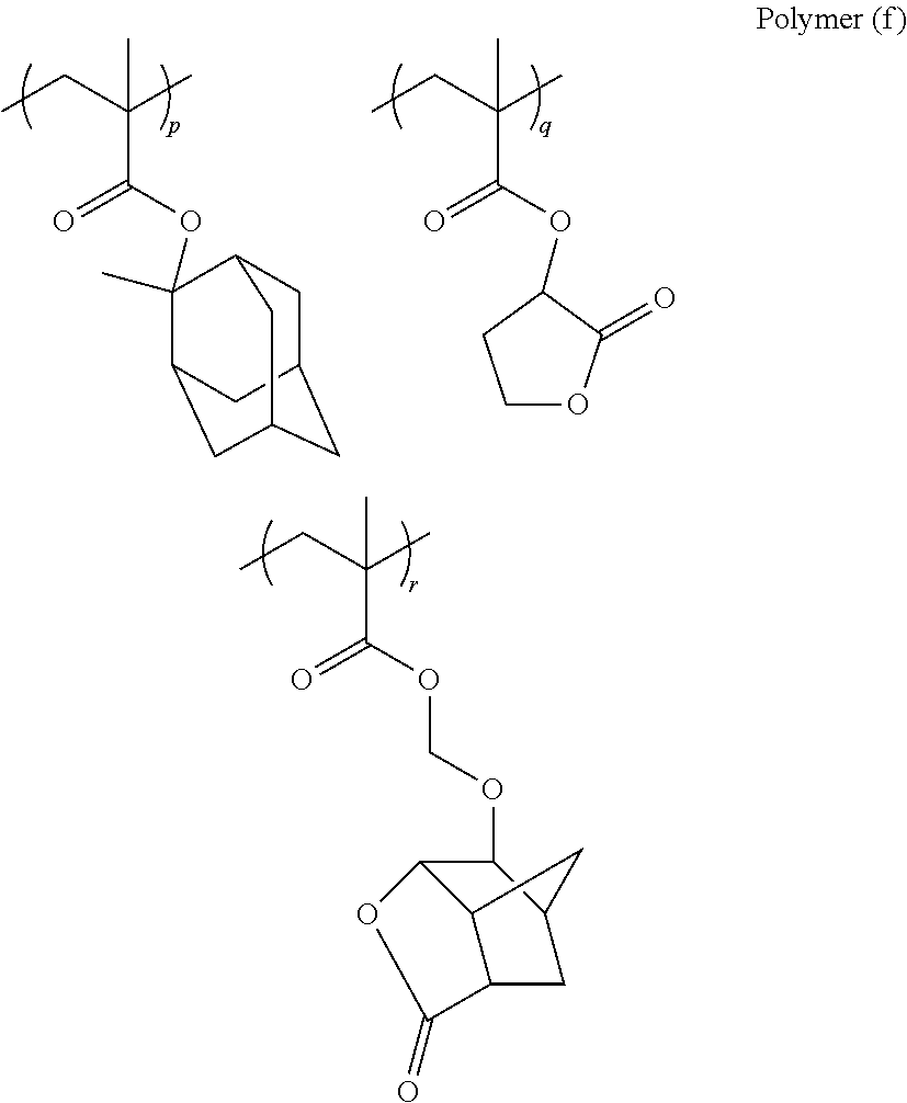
CCC(C(=O)OC1(C)C2CC3CC(CC1C3)C2)(C)C.CCC(C(=O)OC1C(=O)OCC1)(C)C.CCC(C(OCOC1C2C3C(CC1C3)C(=O)O2)=O)(C)C
